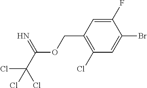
C1(F)=CC(COC(C(Cl)(Cl)Cl)=N)=C(Cl)C=C1Br
